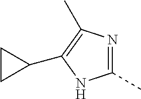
N1=C(C)NC(C2CC2)=C1C
